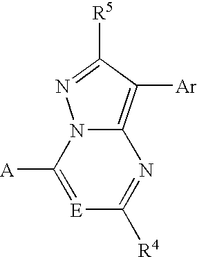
[E]1=C([A])N2C(=C([Ar])C([R5])=N2)N=C1[R4]
